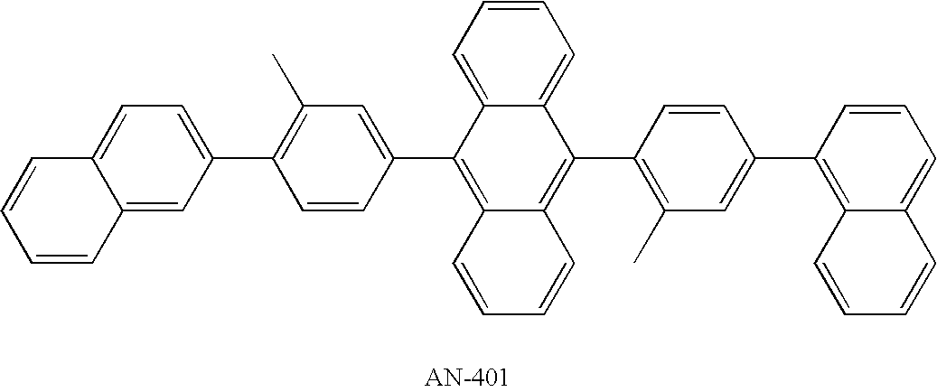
C1(C2=CC=C3C(=C2)C=CC=C3)=C(C)C=C(C2=C3C(=C(C4=C(C)C=C(C5=C6C(=CC=C5)C=CC=C6)C=C4)C4=CC=CC=C24)C=CC=C3)C=C1
